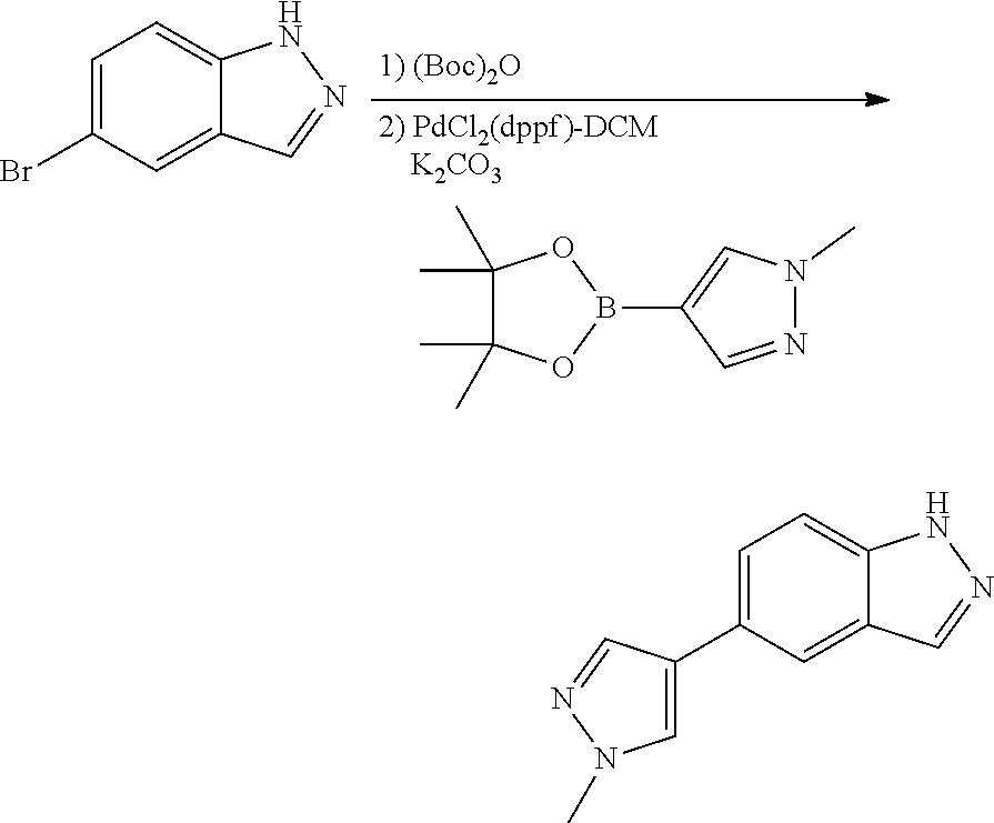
C1=C(Br)C=C2C(=C1)NN=C2.C1(C)(C)C(C)(C)OB(C2=CN(C)N=C2)O1.C1=C(C2=CN(C)N=C2)C=C2C(=C1)NN=C2
